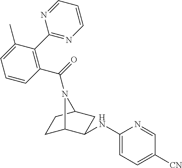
C1C2C(NC3=CC=C([CN])C=N3)CC(C1)N2C(=O)C1=C(C2=NC=CC=N2)C(C)=CC=C1
